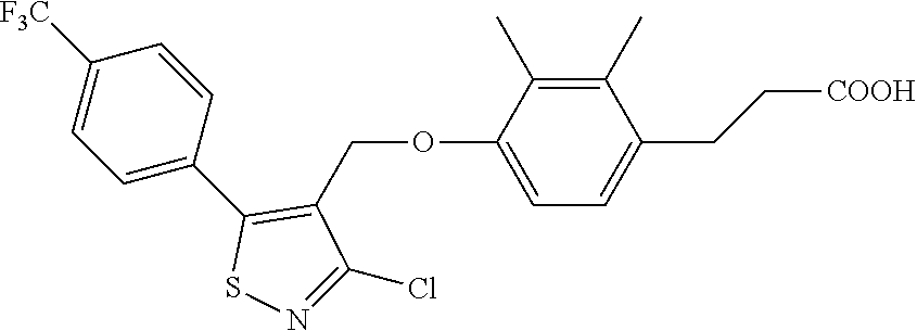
C1=C(C2=C(COC3=CC=C(CC[COOH])C(C)=C3C)C(Cl)=NS2)C=CC([F3C])=C1
